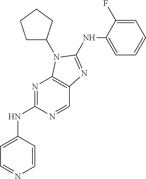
N1=C(NC2=CC=NC=C2)N=CC2=C1N(C1CCCC1)C(NC1=CC=CC=C1F)=N2
